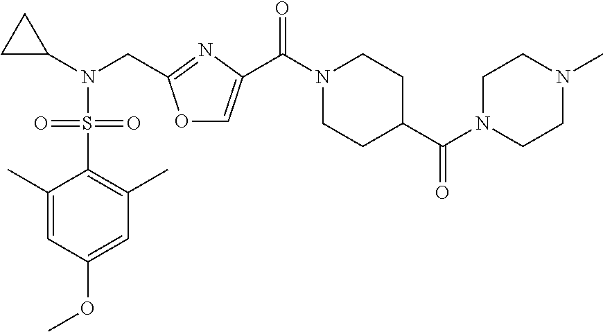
C1(C)=CC(OC)=CC(C)=C1S(N(C1CC1)CC1=NC(C(N2CCC(C(N3CCN(C)CC3)=O)CC2)=O)=CO1)(=O)=O
